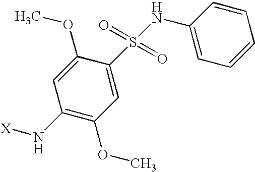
C1(OC)=CC(N[X])=C(OC)C=C1S(NC1=CC=CC=C1)(=O)=O
